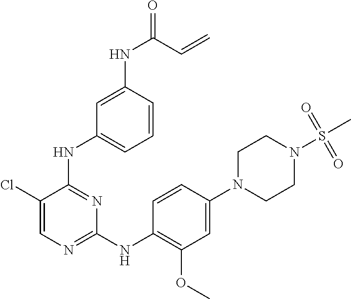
C1(N2CCN(S(=O)(=O)C)CC2)=CC(OC)=C(NC2=NC=C(Cl)C(NC3=CC=CC(NC(=O)C=C)=C3)=N2)C=C1
